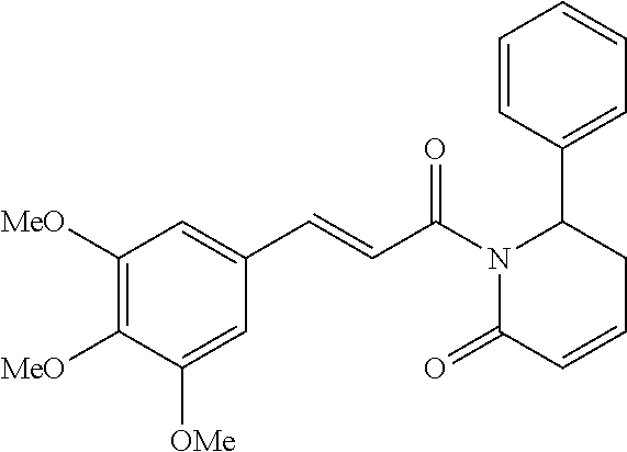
C1([MeO])=C([MeO])C([OMe])=CC(C=CC(N2C(=O)C=CCC2C2=CC=CC=C2)=O)=C1
